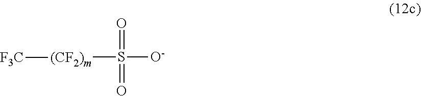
S([O-])([(CF2)m][F3C])(=O)=O
